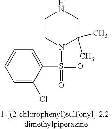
C1=C(S(=O)(N2C(C)(C)CNCC2)=O)C(Cl)=CC=C1
